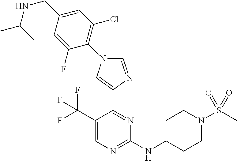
C1=NC(C2=NC(NC3CCN(S(C)(=O)=O)CC3)=NC=C2C(F)(F)F)=CN1C1=C(Cl)C=C(CNC(C)C)C=C1F
